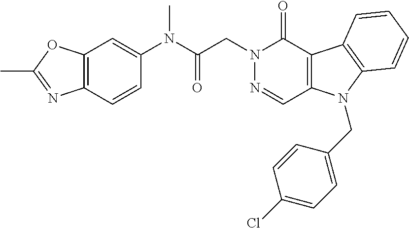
C12=C(C=CC(N(C(CN3N=CC4=C(C3=O)C3=C(N4CC4=CC=C(Cl)C=C4)C=CC=C3)=O)C)=C1)N=C(C)O2
